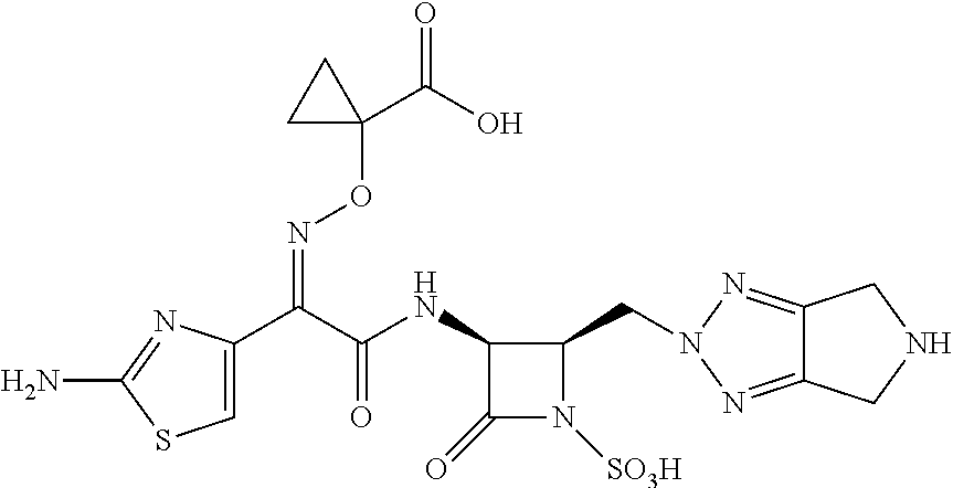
C1=C(C(C(NC2C(=O)N([SO3H])C2CN2N=C3C(=N2)CNC3)=O)=NOC2(C(=O)O)CC2)N=C(N)S1
